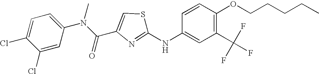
C1(Cl)=CC=C(N(C(C2=CSC(NC3=CC(C(F)(F)F)=C(OCCCCC)C=C3)=N2)=O)C)C=C1Cl
